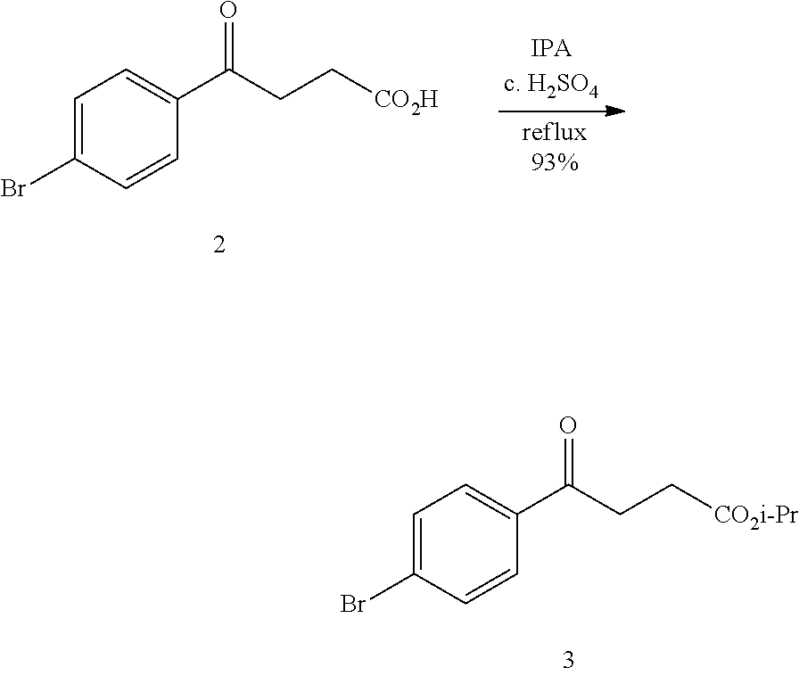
C1=C(Br)C=CC(C(CC[CO2H])=O)=C1.C1=C(Br)C=CC(C(CC[CO2i-Pr])=O)=C1
